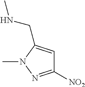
C1([NO2])=NN(C)C(CNC)=C1
